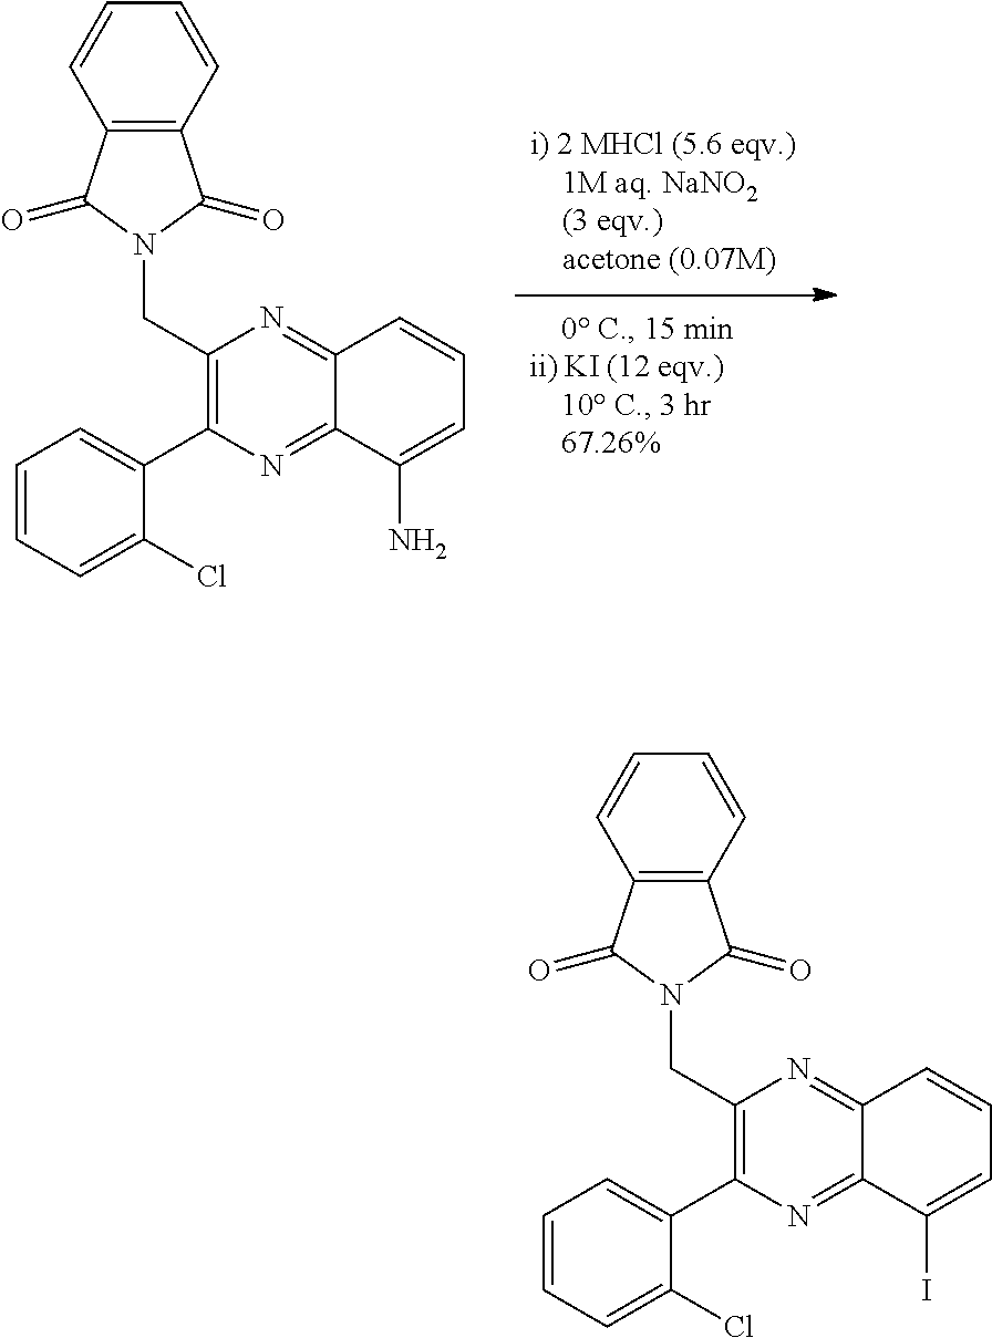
C12=NC(C3=CC=CC=C3Cl)=C(CN3C(=O)C4=C(C3=O)C=CC=C4)N=C1C=CC=C2I.C12=NC(C3=CC=CC=C3Cl)=C(CN3C(=O)C4=C(C3=O)C=CC=C4)N=C1C=CC=C2N
